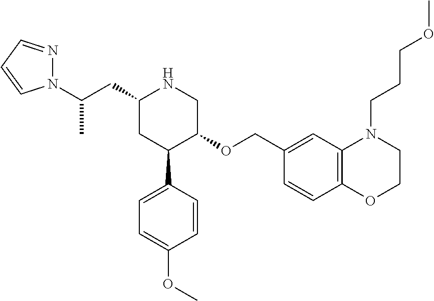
C1(CC(N2N=CC=C2)C)CC(C2=CC=C(OC)C=C2)C(OCC2=CC3=C(C=C2)OCCN3CCCOC)CN1
